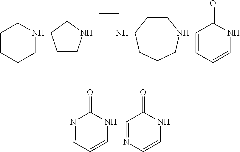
C1CCCNC1.C1CNCC1.C1CNC1.C1CCCCCN1.C1=CC=CNC1=O.N1=CC=CNC1=O.C1=NC=CNC1=O
